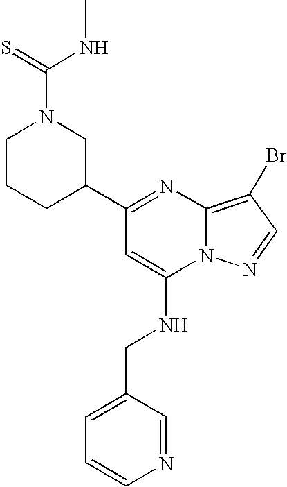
C1=CN=CC(CNC2=CC(C3CN(C(NC)=S)CCC3)=NC3=C(Br)C=NN23)=C1
